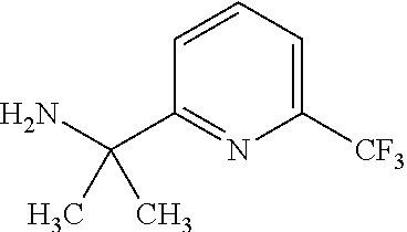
C1=CC=C([CF3])N=C1C(N)(C)C
